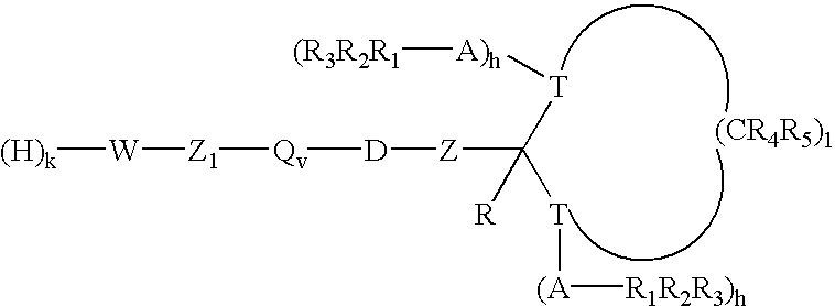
[D]([Z]C([T][A)h][(R3R2R1])([R])[T][(A][R1R2R3)h])[Qv][Z1][W][(H)k].[(CR4R5)1]
